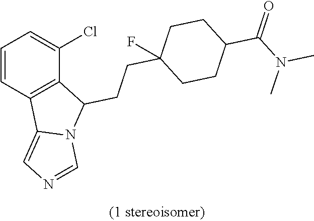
C1=CC2=C(C(Cl)=C1)C(CCC1(F)CCC(C(N(C)C)=O)CC1)N1C2=CN=C1
